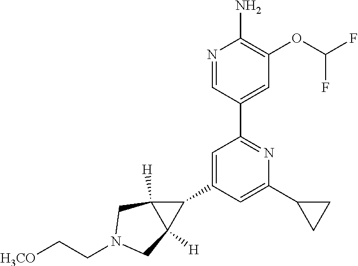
N1=CC(C2=NC(C3CC3)=CC(C3C4([H])C3([H])CN(CC[H3CO])C4)=C2)=CC(OC(F)F)=C1N
